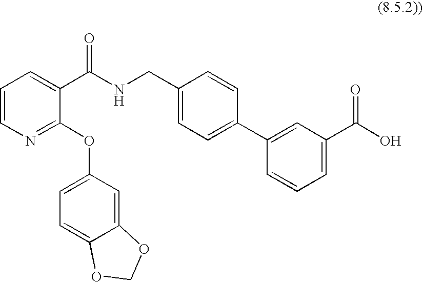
C1(CNC(C2=CC=CN=C2OC2=CC=C3C(=C2)OCO3)=O)=CC=C(C2=CC(C(O)=O)=CC=C2)C=C1
